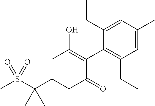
CS(C(C1CC(=O)C(C2=C(CC)C=C(C)C=C2CC)=C(O)C1)(C)C)(=O)=O
